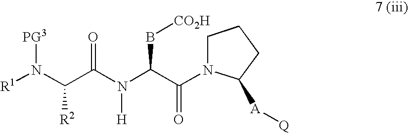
C1N(C(=O)C(B[CO2H])N(C(C(N([PG3])[R1])[R2])=O)[H])C([A][Q])CC1
